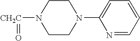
N1([CH2C]=O)CCN(C2=CC=CC=N2)CC1
